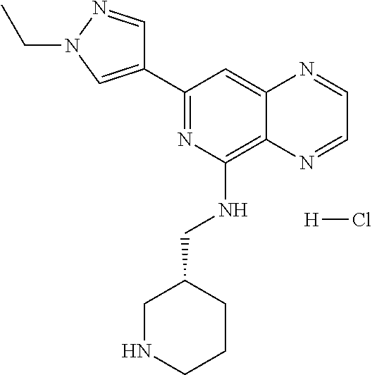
C1(C2=CN(CC)N=C2)=NC(NCC2CNCCC2)=C2C(=C1)N=CC=N2.[H]Cl
